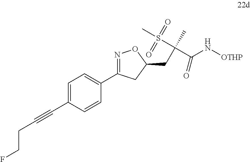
C(C#CC1=CC=C(C2=NOC(CC(C(=O)N[OTHP])(C)S(=O)(=O)C)C2)C=C1)CF
